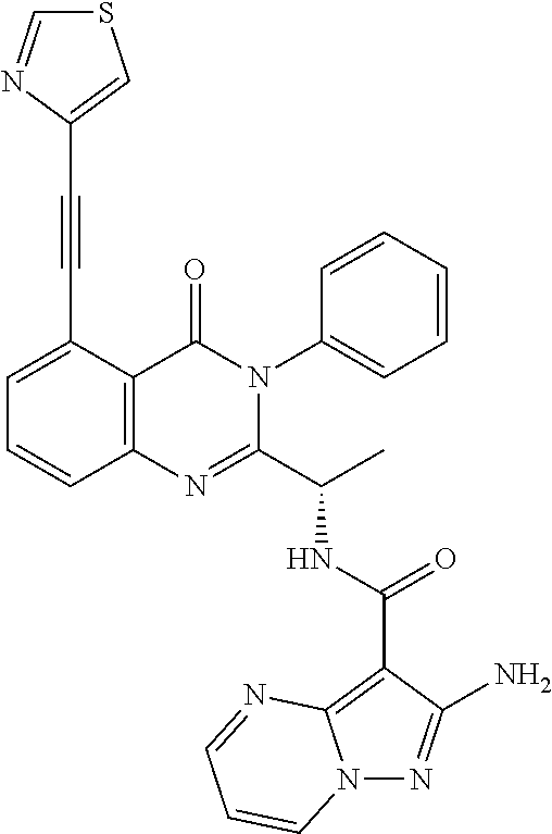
N(C(C1=NC2=C(C(=O)N1C1=CC=CC=C1)C(C#CC1=CSC=N1)=CC=C2)C)C(C1=C2N(N=C1N)C=CC=N2)=O
